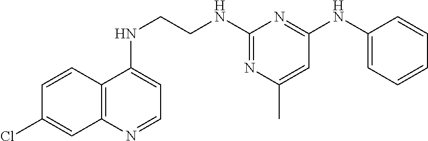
C12=C(N=CC=C1NCCNC1=NC(C)=CC(NC3=CC=CC=C3)=N1)C=C(Cl)C=C2
